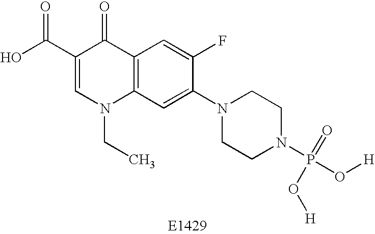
OC(C1=CN(CC)C2=C(C1=O)C=C(F)C(N1CCN(P(O[H])(=O)O[H])CC1)=C2)=O
